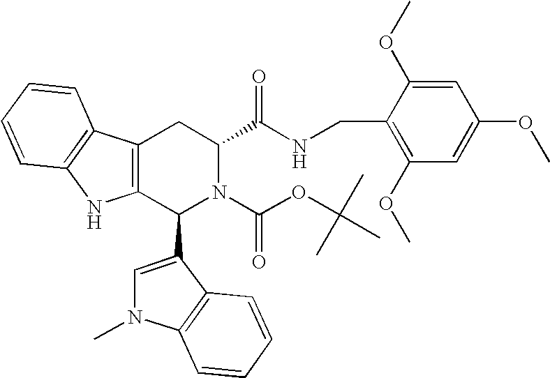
C1(C2=CN(C)C3=C2C=CC=C3)N(C(OC(C)(C)C)=O)C(C(=O)NCC2=C(OC)C=C(OC)C=C2OC)CC2=C1NC1=C2C=CC=C1
